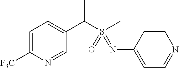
C1=C([F3C])N=CC(C(S(C)(=O)=NC2=CC=NC=C2)C)=C1
